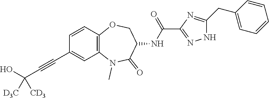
C12=C(C=CC(C#CC(O)([CD3])[D3C])=C1)OCC(NC(=O)C1=NNC(CC3=CC=CC=C3)=N1)C(=O)N2C
